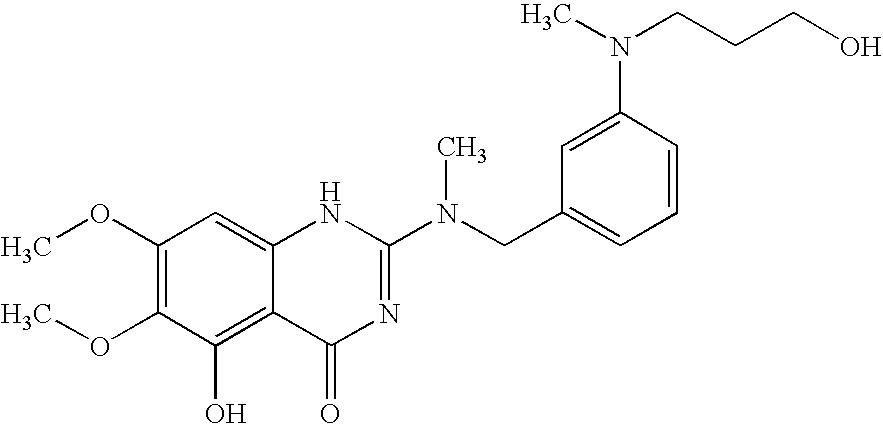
C1(OC)=C(OC)C(O)=C2C(=C1)NC(N(CC1=CC=CC(N(CCCO)C)=C1)C)=NC2=O
